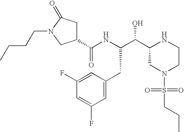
C1(C(NC(C(C2CN(S(CCC)(=O)=O)CCN2)O)CC2=CC(F)=CC(F)=C2)=O)CC(=O)N(CCCC)C1
